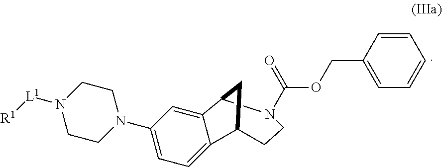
C1(N2CCN([L1][R1])CC2)=CC=C2C(=C1)C1N(C(=O)OCC3=CC=CC=C3)CCC2C1
